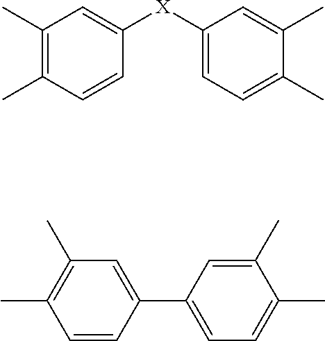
C1(C)=C(C)C=CC([X]C2=CC=C(C)C(C)=C2)=C1.C1=CC(C2=CC=C(C)C(C)=C2)=CC(C)=C1C
